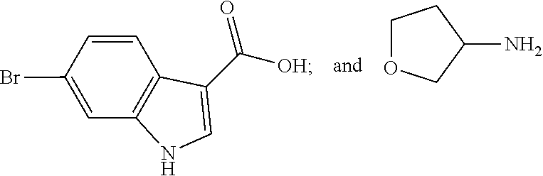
C1(Br)=CC2=C(C=C1)C(C([OH])=O)=CN2.C1OCC(N)C1
